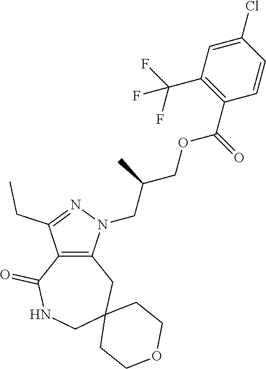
C12=C(N(CC(COC(C3=C(C(F)(F)F)C=C(Cl)C=C3)=O)C)N=C1CC)CC1(CNC2=O)CCOCC1
